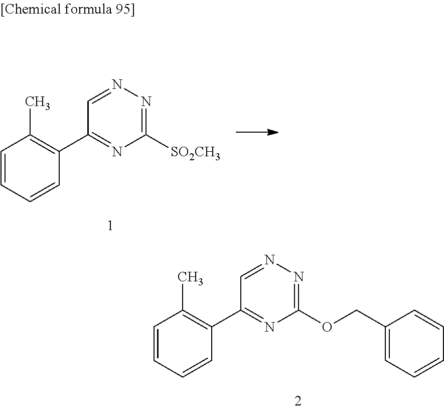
C1=CC=CC(C2=NC([SO2CH3])=NN=C2)=C1C.C1=CC=CC(C2=NC(OCC3=CC=CC=C3)=NN=C2)=C1C
